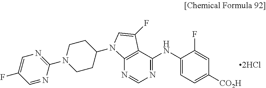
[2HCl].N1=C(NC2=CC=C([CO2H])C=C2F)C2=C(N=C1)N(C1CCN(C3=NC=C(F)C=N3)CC1)C=C2F
